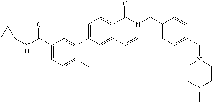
C1=C(C2=CC(C(NC3CC3)=O)=CC=C2C)C=C2C(=C1)C(=O)N(CC1=CC=C(CN3CCN(C)CC3)C=C1)C=C2
